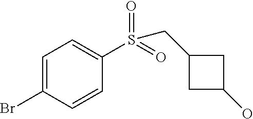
C1=C(Br)C=CC(S(=O)(=O)CC2CC(O)C2)=C1
